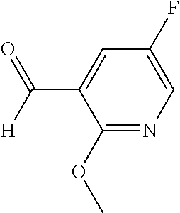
C1=C(C([H])=O)C(OC)=NC=C1F
